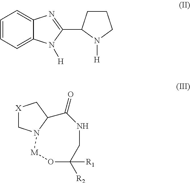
C1=CC=C2C(=C1)N=C(C1CCCN1[H])N2[H].[X]1CN2C(C1)C(=O)NCC([R1])([R2])O[M]2
